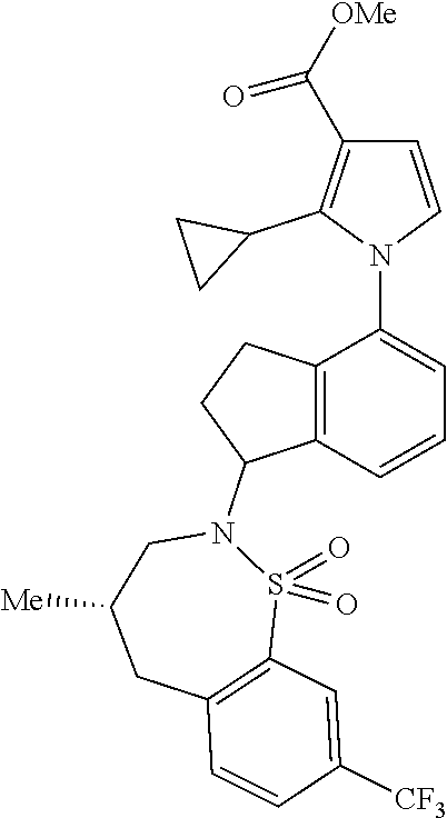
C12=C(C=CC=C1N1C=CC(C([OMe])=O)=C1C1CC1)C(N1CC([Me])CC3=C(S1(=O)=O)C=C([CF3])C=C3)CC2
